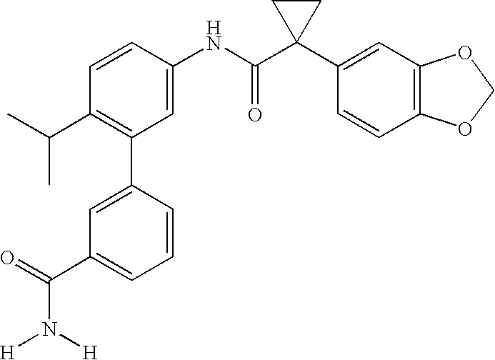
C1(NC(C2(C3=CC4=C(C=C3)OCO4)CC2)=O)=CC(C2=CC(C(=O)N([H])[H])=CC=C2)=C(C(C)C)C=C1
